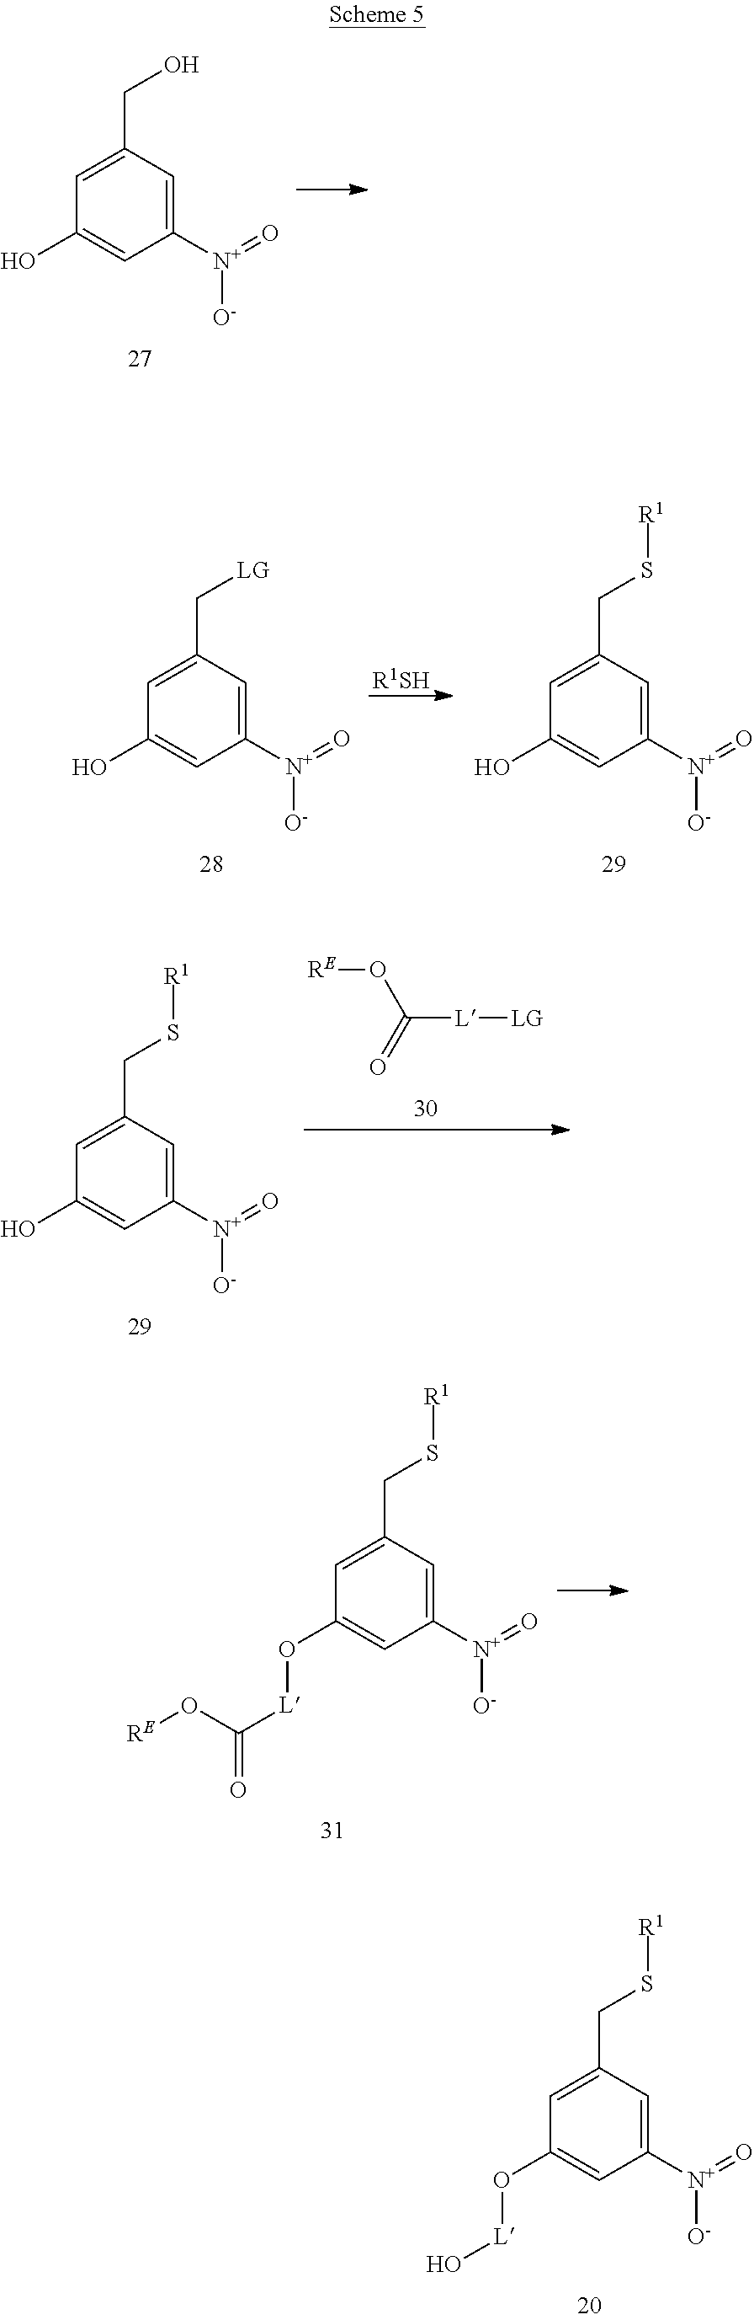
C1([N+](=O)[O-])=CC(CO)=CC(O)=C1.C1([N+](=O)[O-])=CC(C[LG])=CC(O)=C1.C1([N+](=O)[O-])=CC(CS[R1])=CC(O)=C1.[R1SH].C1([N+](=O)[O-])=CC(CS[R1])=CC(O)=C1.C([L][LG])(=O)O[RE].C1([N+](=O)[O-])=CC(CS[R1])=CC(O[L]C(=O)O[RE])=C1.C1([N+](=O)[O-])=CC(CS[R1])=CC(O[L]O)=C1
